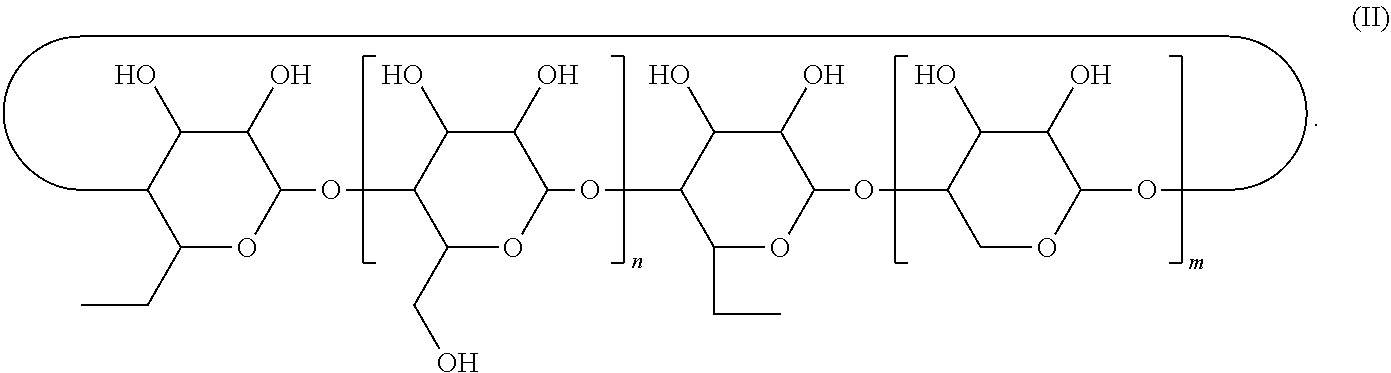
C1(CC)OC(OC2C(CO)OC(OC3C(CC)OC(OC4COC(OC)C(O)C4O)C(O)C3O)C(O)C2O)C(O)C(O)C1C
